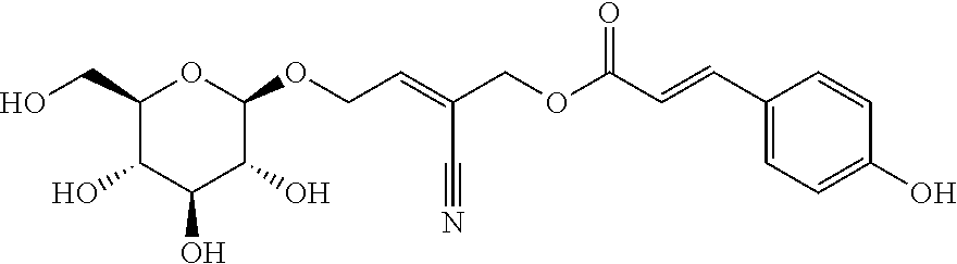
C1(CO)C(O)C(O)C(O)C(OCC=C(COC(C=CC2=CC=C(O)C=C2)=O)C#N)O1
